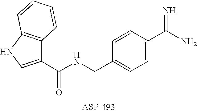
C1(C(NCC2=CC=C(C(N)=N)C=C2)=O)=CNC2=C1C=CC=C2
